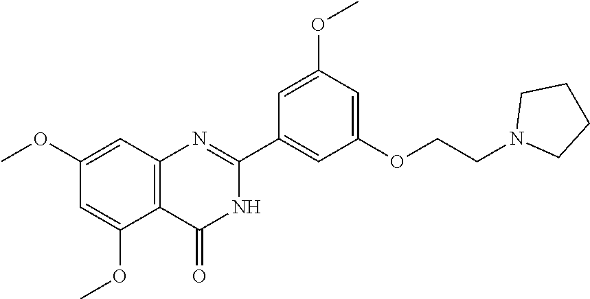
O(CCN1CCCC1)C1=CC(OC)=CC(C2=NC3=C(C(OC)=CC(OC)=C3)C(=O)N2)=C1
